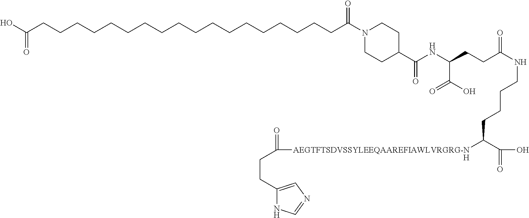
[H].N(CCCCC([AEGTFTSDVSSYLEEQAAREFIAWLVRGRG-N]C(CCC1=CN=CN1)=O)C(O)=O)C(=O)CCC(NC(C1CCN(C(CCCCCCCCCCCCCCCCCCC(=O)O)=O)CC1)=O)C(O)=O
